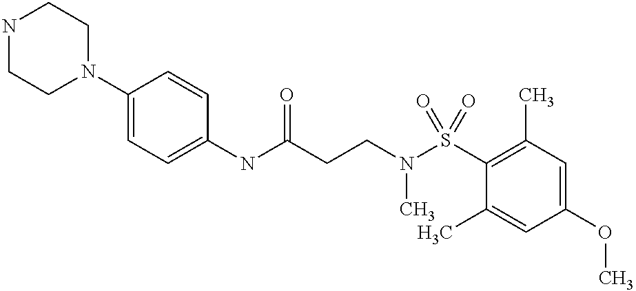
C1(NC(CCN(S(C2=C(C)C=C(OC)C=C2C)(=O)=O)C)=O)=CC=C(N2CCNCC2)C=C1
